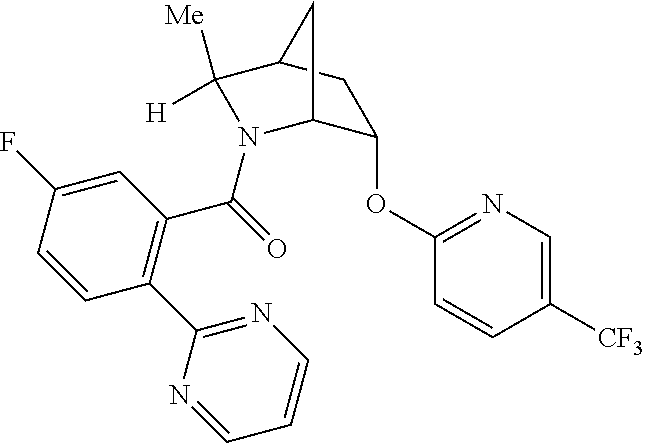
C1(OC2=NC=C([CF3])C=C2)C2N(C(=O)C3=C(C4=NC=CC=N4)C=CC(F)=C3)C([Me])([H])C(C1)C2
